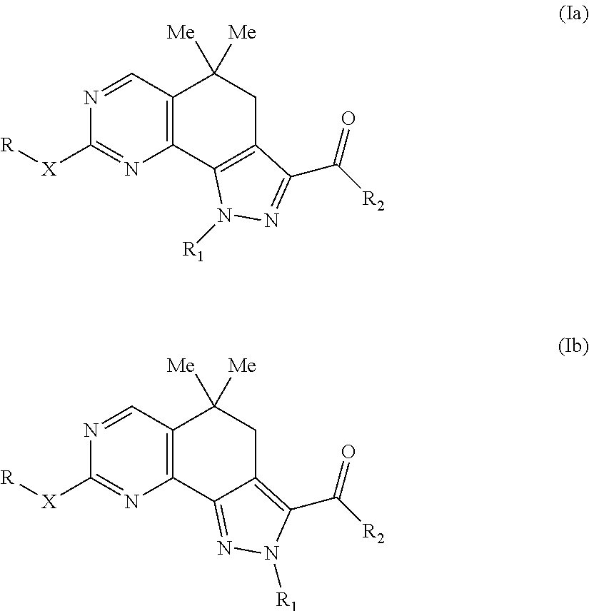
C12=C(C=NC([X][R])=N1)C([Me])([Me])CC1=C2N([R1])N=C1C([R2])=O.C12=C(C=NC([X][R])=N1)C([Me])([Me])CC1=C(C([R2])=O)N([R1])N=C21
